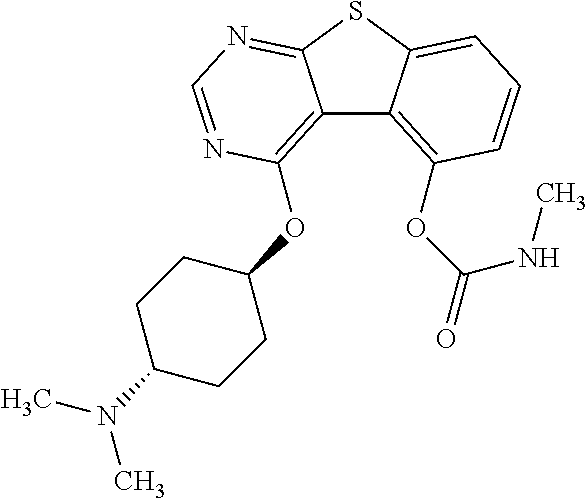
C12=C(OC3CCC(N(C)C)CC3)N=CN=C1SC1=CC=CC(OC(=O)NC)=C21
